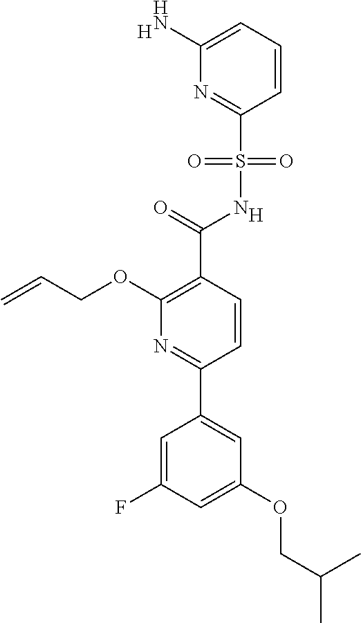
[H].C1(C(=O)NS(C2=NC(N)=CC=C2)(=O)=O)=C(OCC=C)N=C(C2=CC(OCC(C)C)=CC(F)=C2)C=C1.[H]
